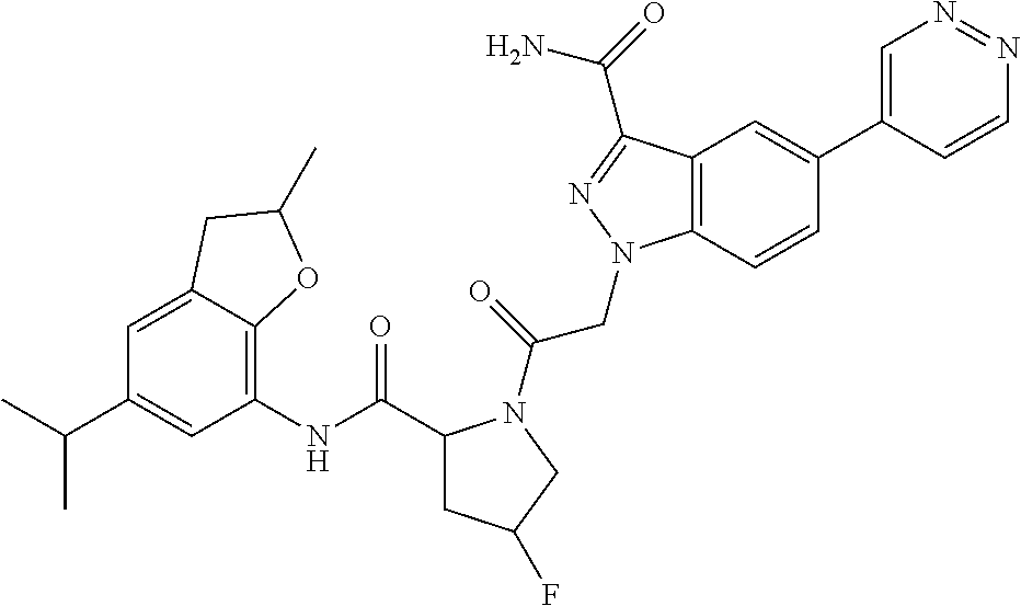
CC(C1=CC(NC(C2CC(F)CN2C(=O)CN2C3=C(C(C(=O)N)=N2)C=C(C2=CN=NC=C2)C=C3)=O)=C2C(=C1)CC(C)O2)C
